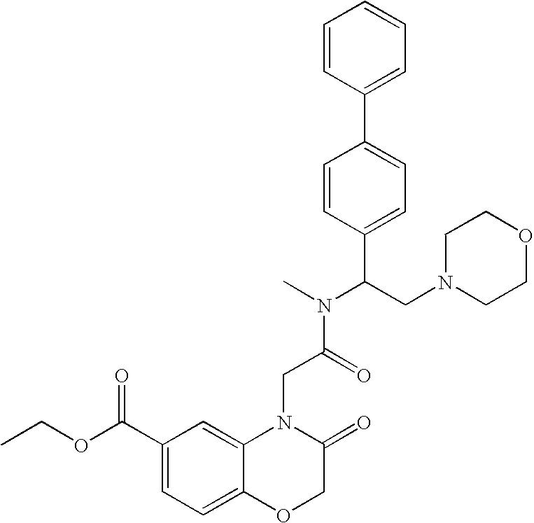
N1(CC(=O)N(C)C(CN2CCOCC2)C2=CC=C(C3=CC=CC=C3)C=C2)C2=CC(C(OCC)=O)=CC=C2OCC1=O
